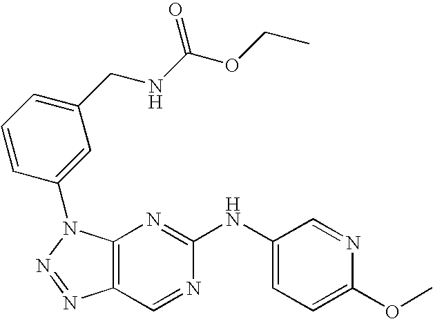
C12=C(N(C3=CC(CNC(OCC)=O)=CC=C3)N=N1)N=C(NC1=CC=C(OC)N=C1)N=C2
